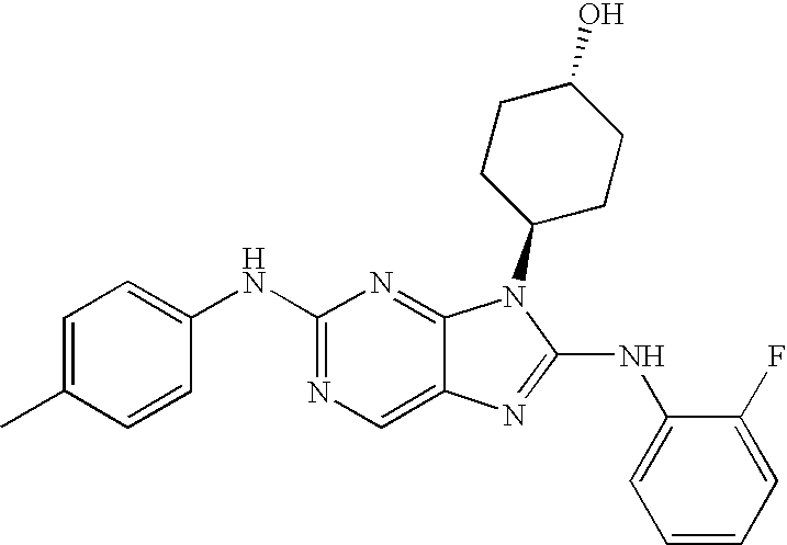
C1(NC2=CC=C(C)C=C2)=NC=C2C(=N1)N(C1CCC(O)CC1)C(NC1=CC=CC=C1F)=N2
